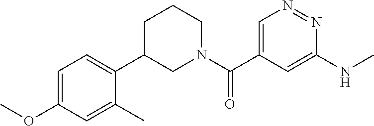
C1=C(C(N2CCCC(C3=CC=C(OC)C=C3C)C2)=O)C=C(NC)N=N1
